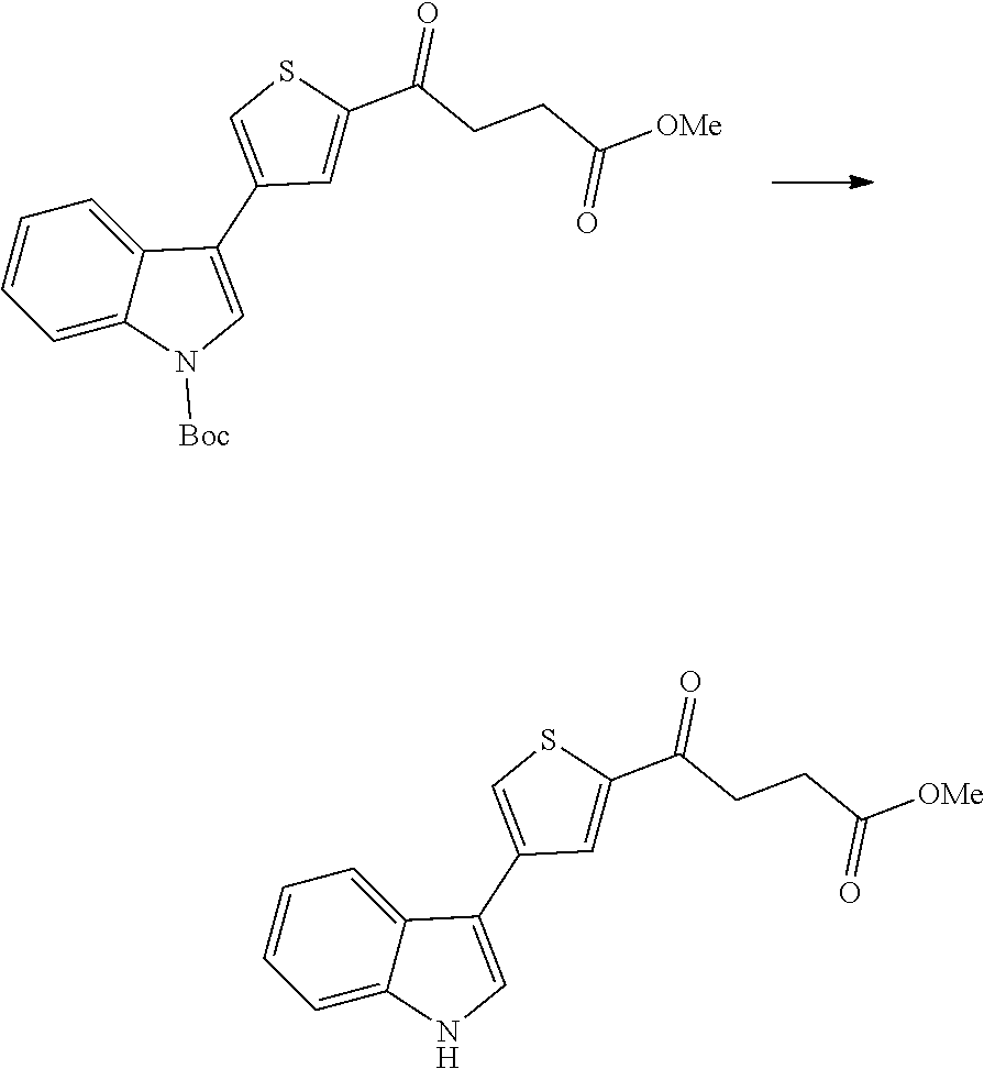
C1=C(C(CCC([OMe])=O)=O)SC=C1C1=CN([Boc])C2=CC=CC=C12.C1=C(C(CCC([OMe])=O)=O)SC=C1C1=CNC2=CC=CC=C12
